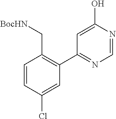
C1(C2=C(C[BocHN])C=CC(Cl)=C2)=NC=NC(O)=C1
